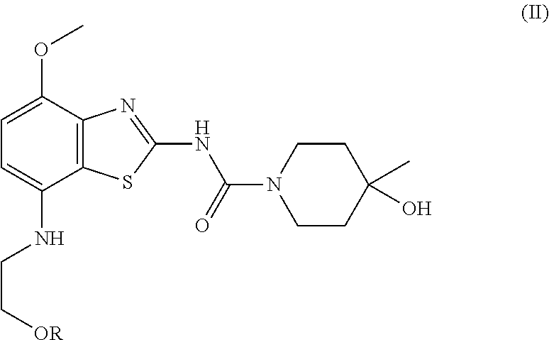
C12=C(C(OC)=CC=C1NCC[OR])N=C(NC(N1CCC(C)(O)CC1)=O)S2
